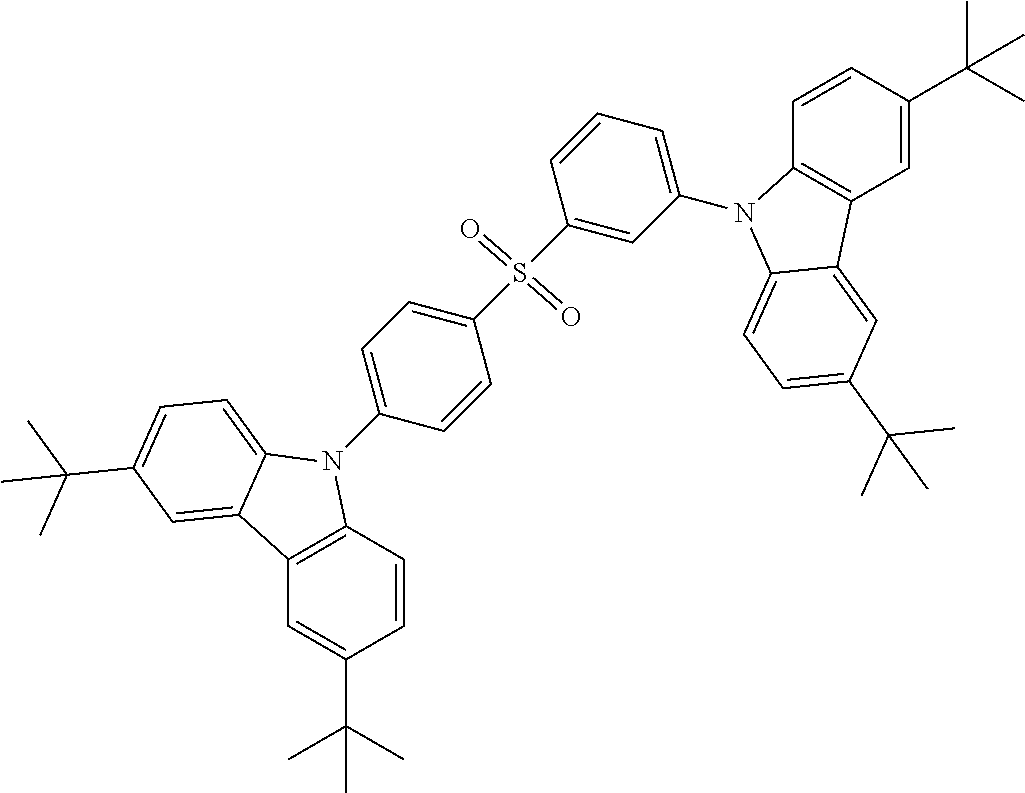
C1(S(=O)(=O)C2=CC=C(N3C4=C(C=C(C(C)(C)C)C=C4)C4=CC(C(C)(C)C)=CC=C34)C=C2)=CC(N2C3=C(C=C(C(C)(C)C)C=C3)C3=CC(C(C)(C)C)=CC=C23)=CC=C1
